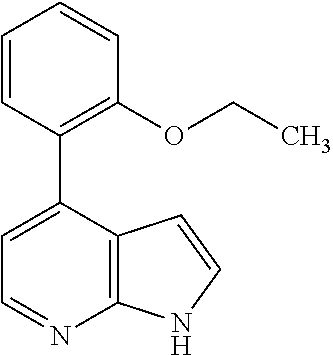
C12=C(C(C3=C(OCC)C=CC=C3)=CC=N1)C=CN2
